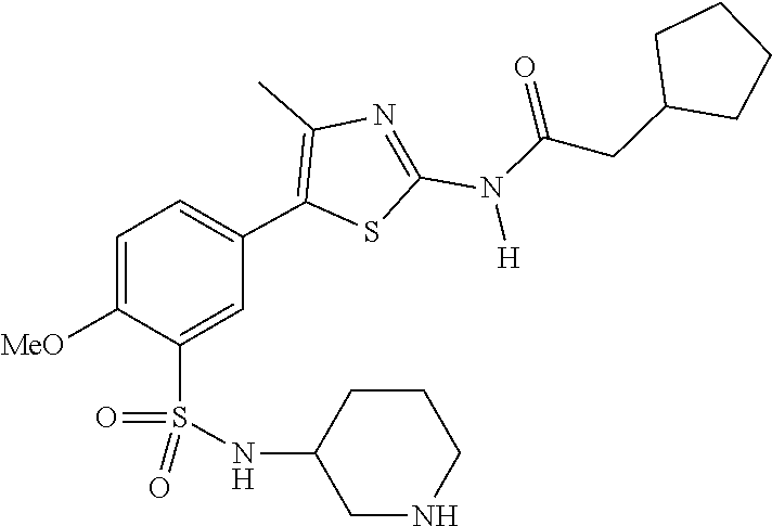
O=C(CC1CCCC1)N(C1=NC(C)=C(C2=CC=C([MeO])C(S(=O)(NC3CCCNC3)=O)=C2)S1)[H]
